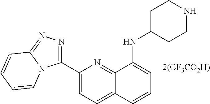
C1(C2=NN=C3N2C=CC=C3)=CC=C2C(=N1)C(NC1CCNCC1)=CC=C2
